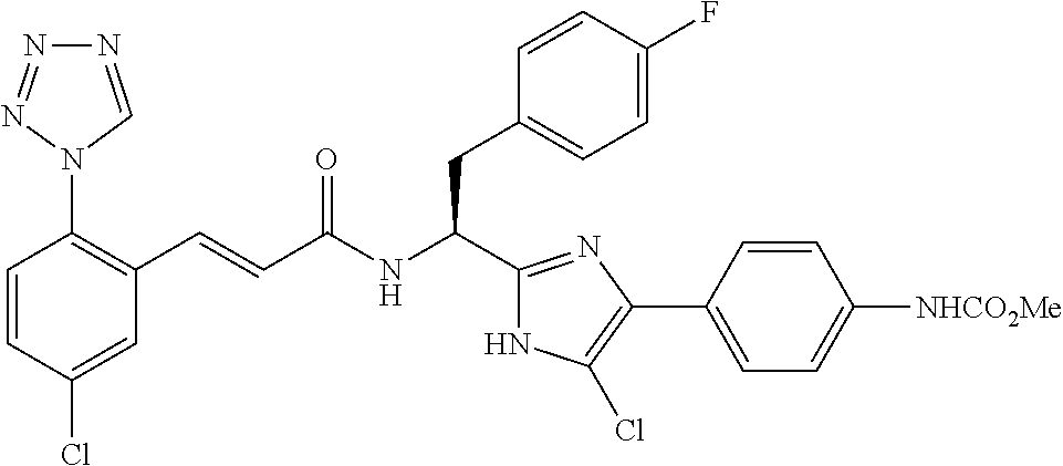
C1(Cl)=CC(C=CC(NC(CC2=CC=C(F)C=C2)C2=NC(C3=CC=C([NHCO2Me])C=C3)=C(Cl)N2)=O)=C(N2C=NN=N2)C=C1
